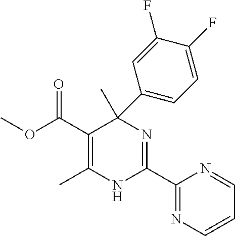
C(C1=C(C)NC(C2=NC=CC=N2)=NC1(C)C1=CC=C(F)C(F)=C1)(=O)OC
